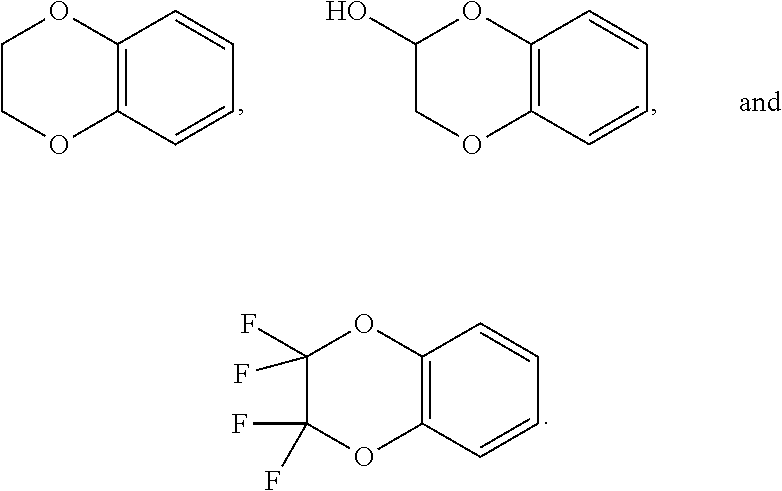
C12=C(C=CC=C1)OC(F)(F)C(F)(F)O2.C12=C(C=CC=C1)OCCO2.C12=C(C=CC=C1)OCC(O)O2
